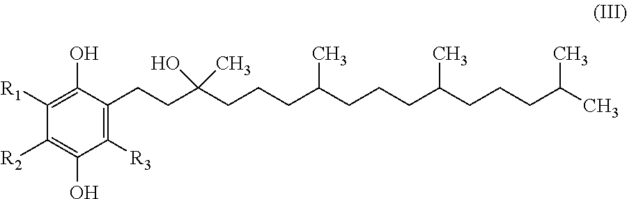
C1(CCC(CCCC(CCCC(CCCC(C)C)C)C)(O)C)=C([R3])C(O)=C([R2])C([R1])=C1O
